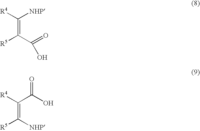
C(=C(C(=O)O)[R5])([NHP])[R4].C(=C([NHP])[R5])(C(O)=O)[R4]
